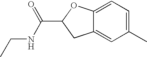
C1(C)=CC=C2C(=C1)CC(C(=O)NCC)O2
